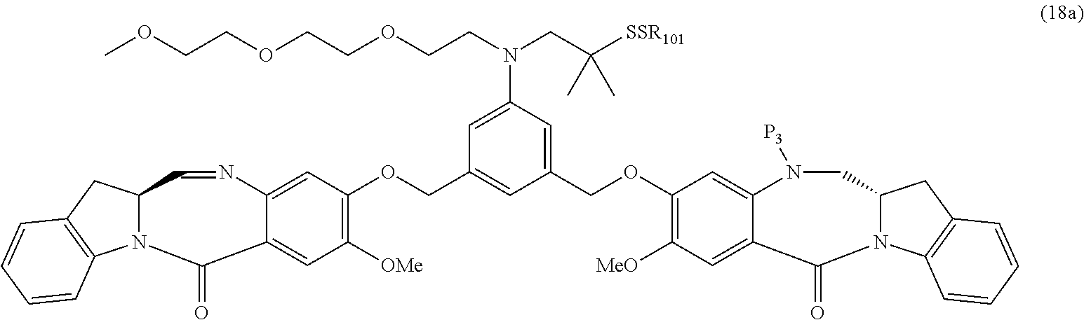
C1(OCC2=CC(N(CCOCCOCCOC)CC([SSR101])(C)C)=CC(COC3=C([OMe])C=C4C(=C3)N=CC3N(C5=C(C3)C=CC=C5)C4=O)=C2)=C([MeO])C=C2C(=C1)N([P3])CC1N(C3=C(C1)C=CC=C3)C2=O
